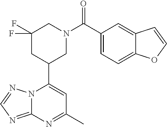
N12C(=NC=N1)N=C(C)C=C2C1CN(C(=O)C2=CC=C3C(=C2)C=CO3)CC(F)(F)C1
